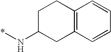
C12=C(C=CC=C1)CC(N*)CC2
